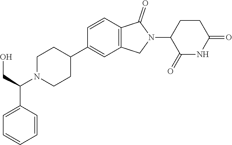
C1=CC2=C(C=C1C1CCN(C(CO)C3=CC=CC=C3)CC1)CN(C1C(=O)NC(=O)CC1)C2=O
